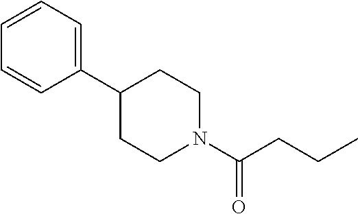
C1=CC=C(C2CCN(C(=O)CCC)CC2)C=C1
